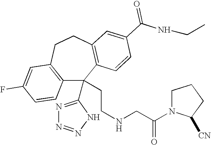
FC1=CC2=C(C=C1)C(C1=NN=NN1)(CCNCC(N1C([CN])CCC1)=O)C1=C(CC2)C=C(C(NCC)=O)C=C1
